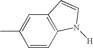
C1=CC2=C(C=C1C)C=CN2[H]
